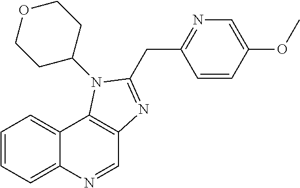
C1=NC2=CC=CC=C2C2=C1N=C(CC1=NC=C(OC)C=C1)N2C1CCOCC1
